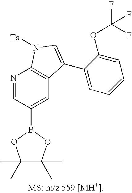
C1(C)(C)C(C)(C)OB(C2=CC3=C(N=C2)N([Ts])C=C3C2=CC=CC=C2OC(F)(F)F)O1
